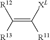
C(=C([R11])[XL])([R12])[R13]
